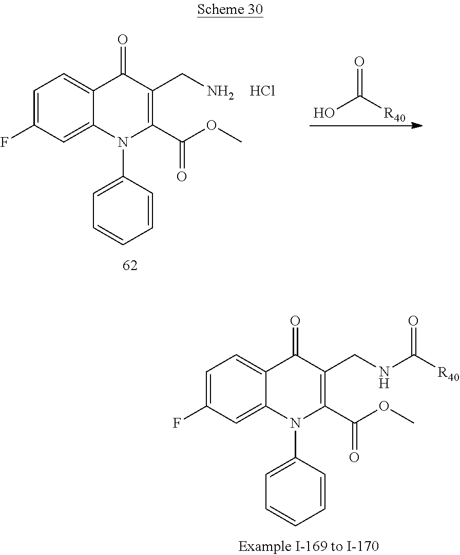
C1=C(F)C=C2C(=C1)C(=O)C(CN)=C(C(OC)=O)N2C1=CC=CC=C1.Cl.OC([R40])=O.C1=C(F)C=C2C(=C1)C(=O)C(CNC([R40])=O)=C(C(OC)=O)N2C1=CC=CC=C1
